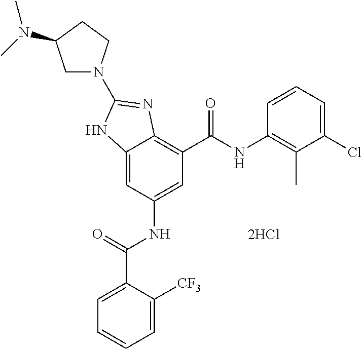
[2HCl].C12=CC(NC(C3=CC=CC=C3[CF3])=O)=CC(C(NC3=C(C)C(Cl)=CC=C3)=O)=C1N=C(N1CC(N(C)C)CC1)N2
